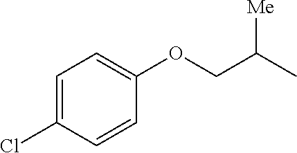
C1=C(Cl)C=CC(OCC(C)[Me])=C1
